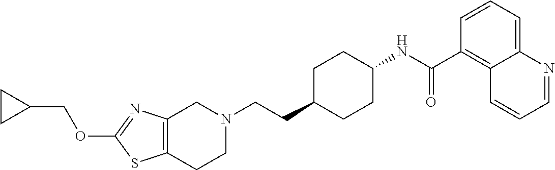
C1(OCC2CC2)=NC2=C(S1)CCN(CCC1CCC(NC(C3=C4C(=CC=C3)N=CC=C4)=O)CC1)C2
